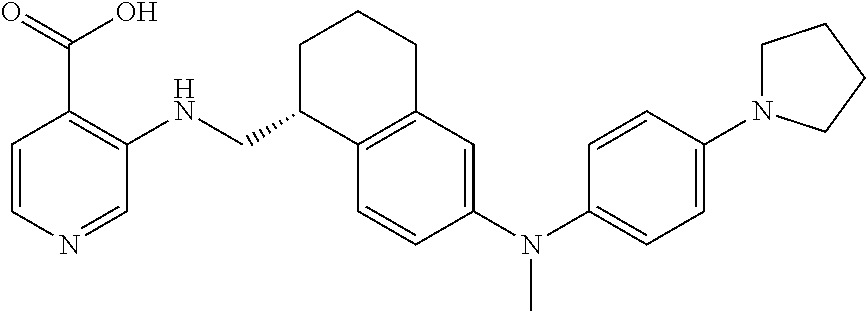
C1=CN=CC(NCC2C3=C(CCC2)C=C(N(C2=CC=C(N4CCCC4)C=C2)C)C=C3)=C1C(=O)O
